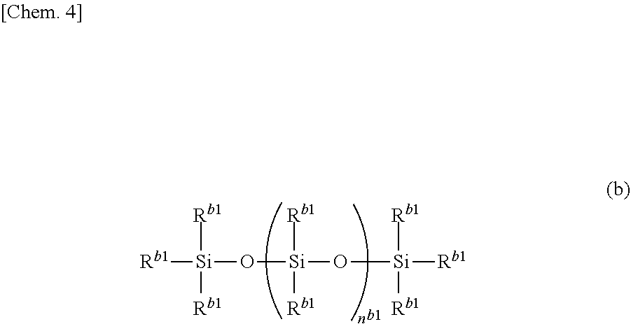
[Rb1][Si](O[Si]([Rb1])([Rb1])O[Si]([Rb1])([Rb1])[Rb1])([Rb1])[Rb1]
